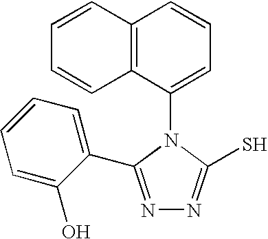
C12=C(C(N3C(S)=NN=C3C3=CC=CC=C3O)=CC=C1)C=CC=C2
